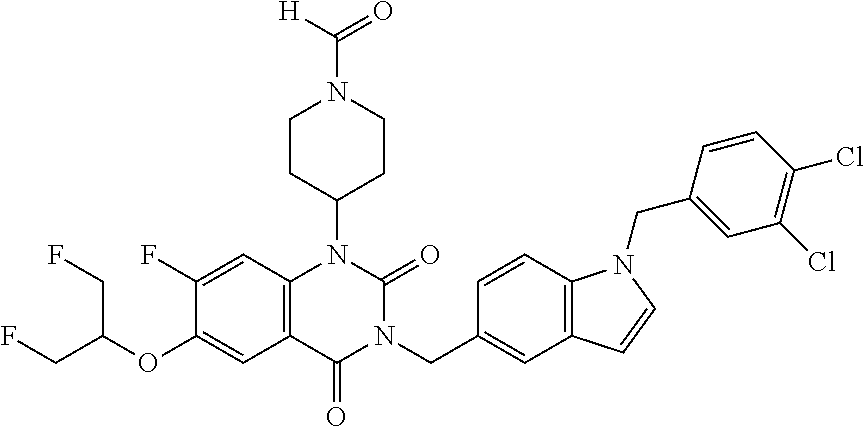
C12=C(C(=O)N(CC3=CC4=C(C=C3)N(CC3=CC(Cl)=C(Cl)C=C3)C=C4)C(=O)N1C1CCN(C(=O)[H])CC1)C=C(OC(CF)CF)C(F)=C2
